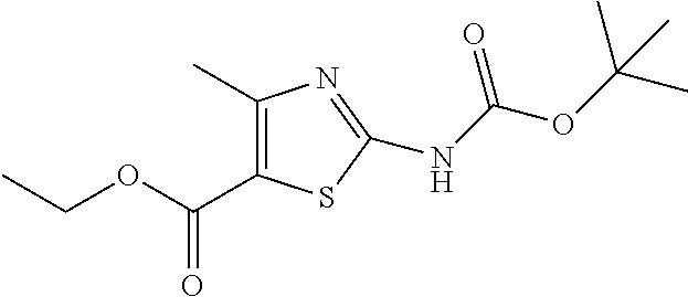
C1(C(=O)OCC)=C(C)N=C(NC(=O)OC(C)(C)C)S1
